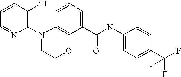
C1=CC(Cl)=C(N2CCOC3=C2C=CC=C3C(NC2=CC=C(C(F)(F)F)C=C2)=O)N=C1
